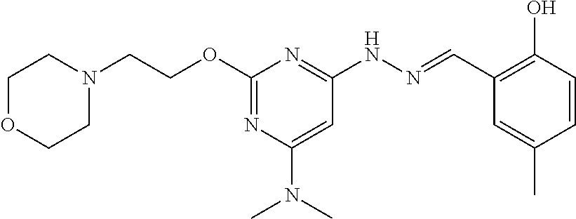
N1(CCOC2=NC(N(C)C)=CC(NN=CC3=C(O)C=CC(C)=C3)=N2)CCOCC1
